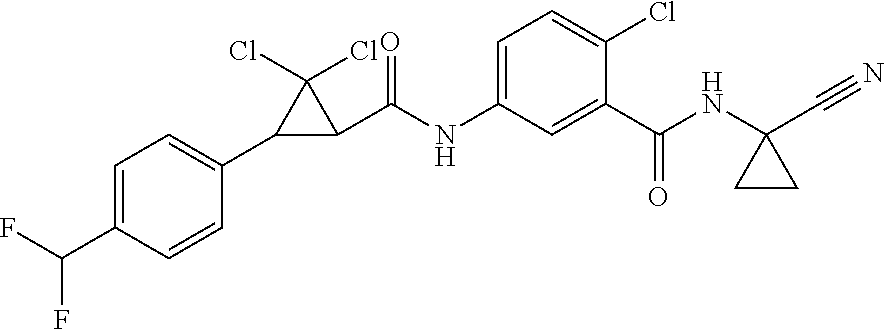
C1=CC(C2C(C(NC3=CC=C(Cl)C(C(NC4(C#N)CC4)=O)=C3)=O)C2(Cl)Cl)=CC=C1C(F)F
